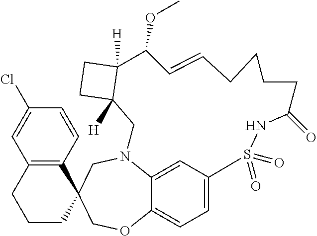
C1=C2C3=CC=C1S(=O)(=O)NC(=O)CCCCC=CC(OC)C1([H])C([H])(CN2CC2(CO3)C3=C(CCC2)C=C(Cl)C=C3)CC1
